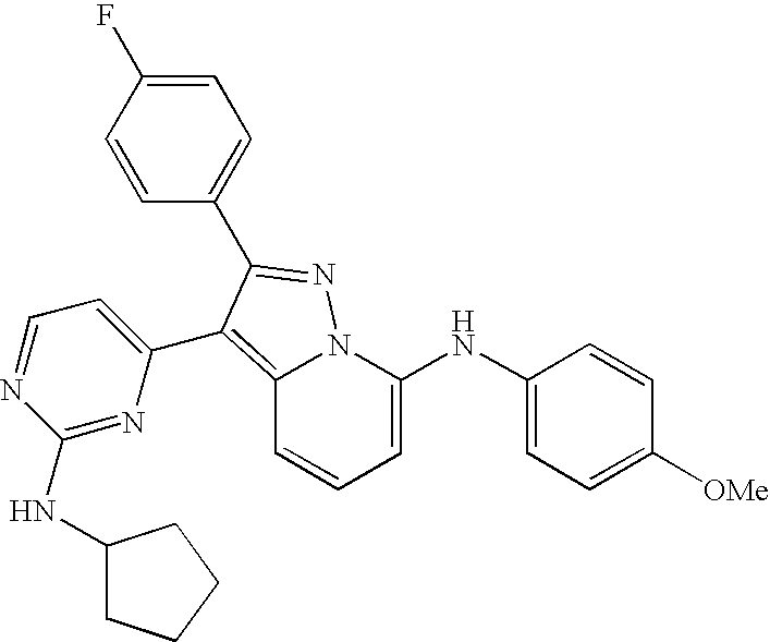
C12=C(C3=CC=NC(NC4CCCC4)=N3)C(C3=CC=C(F)C=C3)=NN1C(NC1=CC=C([OMe])C=C1)=CC=C2
